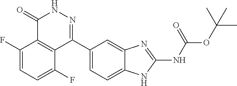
O(C(C)(C)C)C(=O)NC1=NC2=CC(C3=NNC(=O)C4=C3C(F)=CC=C4F)=CC=C2N1
